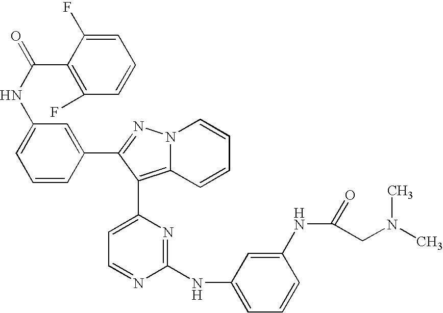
C1=C(F)C(C(NC2=CC=CC(C3=NN4C(=C3C3=CC=NC(NC5=CC=CC(NC(CN(C)C)=O)=C5)=N3)C=CC=C4)=C2)=O)=C(F)C=C1
